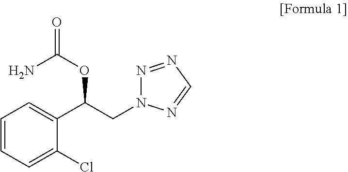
C1=CC=C(Cl)C(C(CN2N=NC=N2)OC(=O)N)=C1
